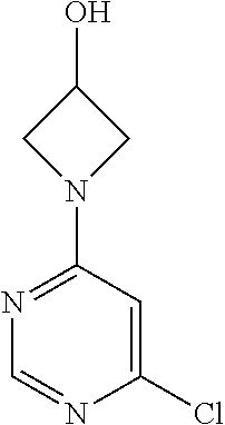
N1=C(N2CC(O)C2)C=C(Cl)N=C1
